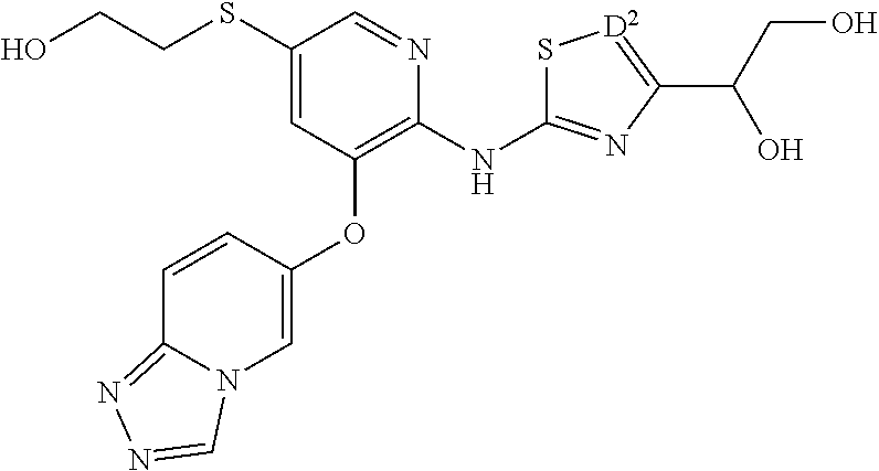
OCCSC1=CC(OC2=CN3C(=NN=C3)C=C2)=C(NC2=NC(C(CO)O)=[D2]S2)N=C1
